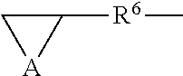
[R6](C1C[A]1)C
